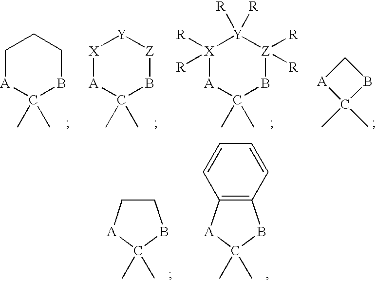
[A]1C(C)(C)BCCC1.[A]1C(C)(C)B[Z][Y][X]1.[A]1C(C)(C)B[Z]([R])([R])[Y]([R])([R])[X]1([R])[R].[A]1C(C)(C)BC1.C1C[A]C(C)(C)B1.C12=C([A]C(C)(C)B1)C=CC=C2
